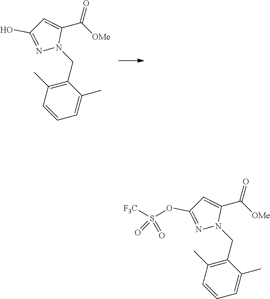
C1(CN2C(C(=O)[OMe])=CC(O)=N2)=C(C)C=CC=C1C.C1(CN2C(C(=O)[OMe])=CC(OS([F3C])(=O)=O)=N2)=C(C)C=CC=C1C
